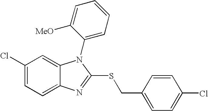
C1(Cl)=CC=C2C(=C1)N(C1=CC=CC=C1[MeO])C(SCC1=CC=C(Cl)C=C1)=N2
